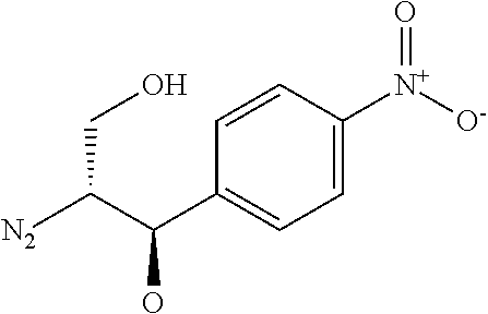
[N2]C(C(C1=CC=C([N+]([O-])=O)C=C1)O)CO
